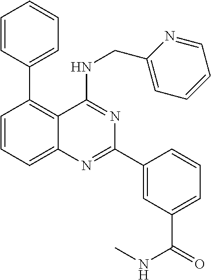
C1=CC=C2C(=C1C1=CC=CC=C1)C(NCC1=CC=CC=N1)=NC(C1=CC(C(=O)NC)=CC=C1)=N2
